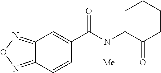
C1C(N([Me])C(=O)C2=CC3=NON=C3C=C2)C(=O)CCC1
